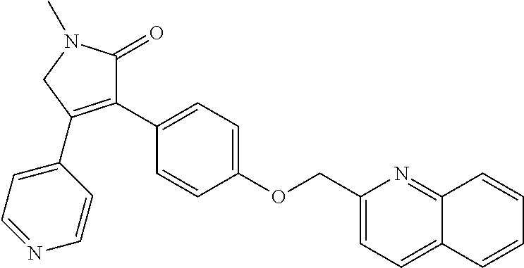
C(C1=CC=C2C(=N1)C=CC=C2)OC1=CC=C(C2=C(C3=CC=NC=C3)CN(C)C2=O)C=C1
